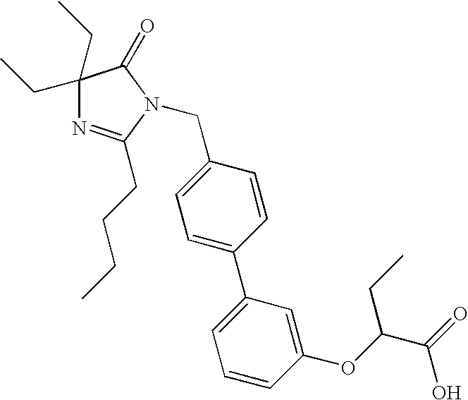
C1(CC)(CC)N=C(CCCC)N(CC2=CC=C(C3=CC=CC(OC(C(=O)O)CC)=C3)C=C2)C1=O
